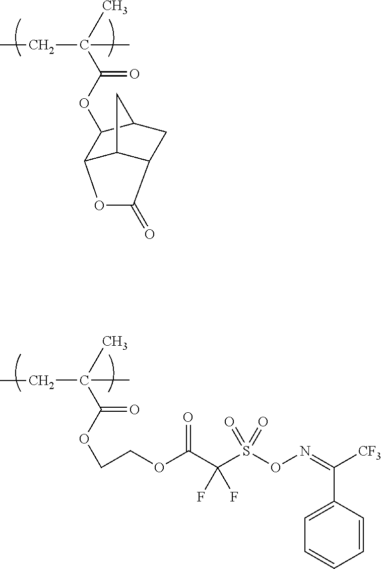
C12C3C(CC(C1OC(=O)C(CC)(C)C)C3)C(=O)O2.C(=O)(C(CC)(C)C)OCCOC(C(S(ON=C([CF3])C1=CC=CC=C1)(=O)=O)(F)F)=O
